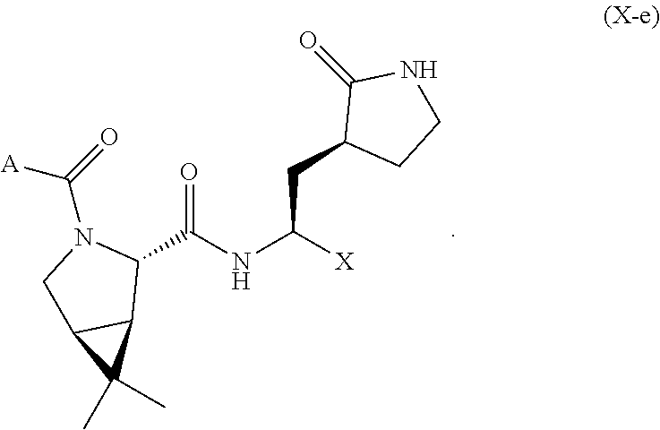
C1(C(NC([X])CC2CCNC2=O)=O)N(C(=O)[A])CC2C1C2(C)C
